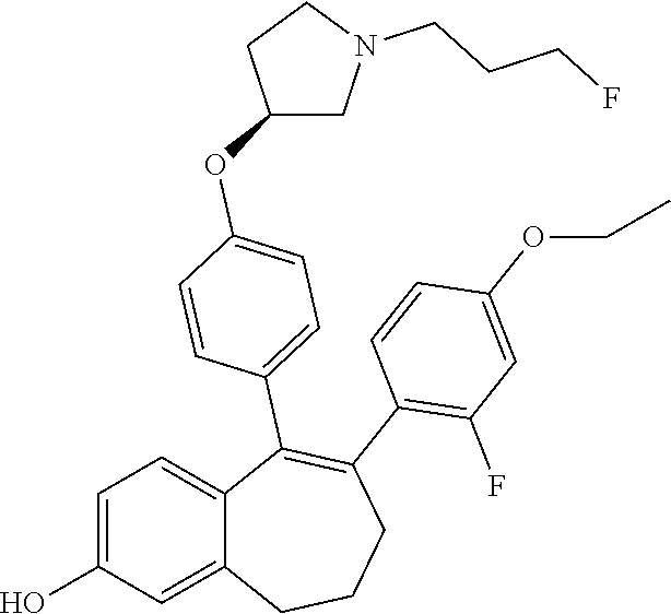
C1=C(O)C=C2C(=C1)C(C1=CC=C(OC3CN(CCCF)CC3)C=C1)=C(C1=C(F)C=C(OCC)C=C1)CCC2
